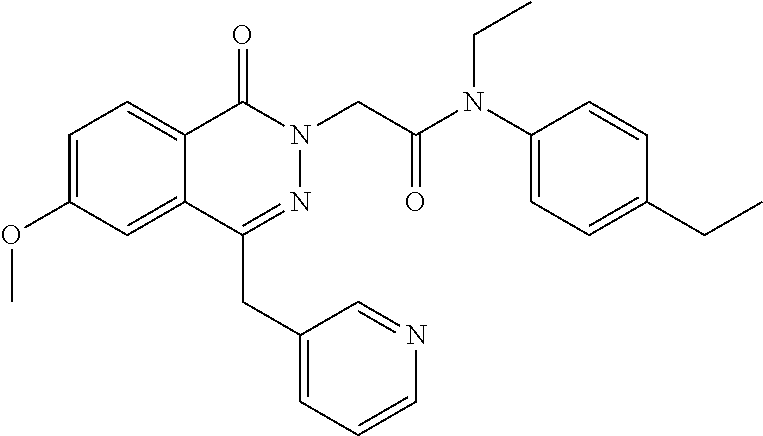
C1=C(OC)C=C2C(=C1)C(=O)N(CC(=O)N(C1=CC=C(CC)C=C1)CC)N=C2CC1=CC=CN=C1
